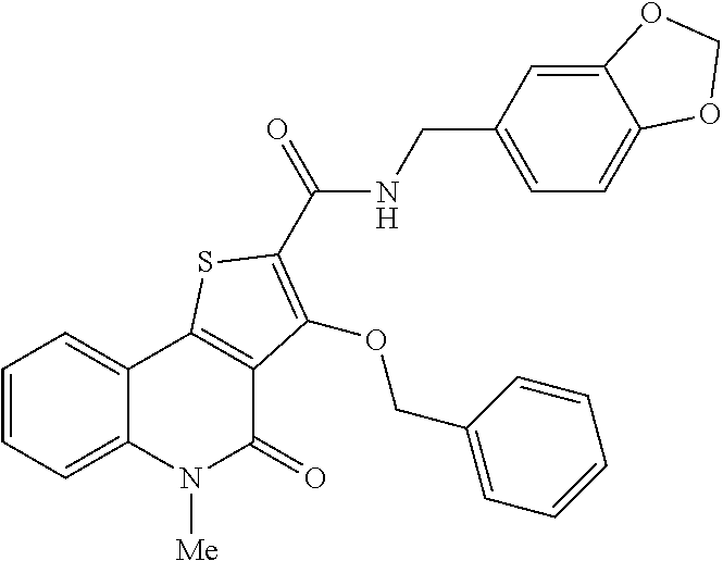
C1=CC=C2C(=C1)C1=C(C(=O)N2[Me])C(OCC2=CC=CC=C2)=C(C(NCC2=CC=C3C(=C2)OCO3)=O)S1
